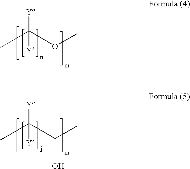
C(OC)([Y])([Y])C.C(C(C)O)([Y])([Y])C
